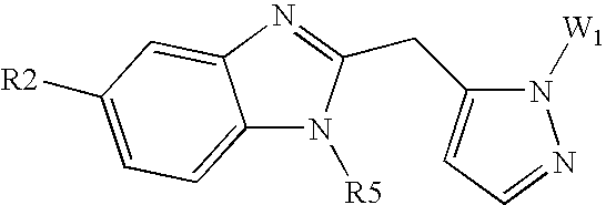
C12=CC=C([R2])C=C1N=C(CC1=CC=NN1[W1])N2[R5]
